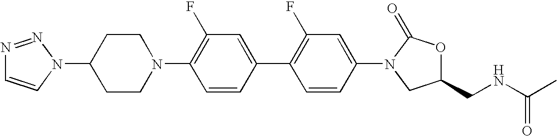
N1(C2CCN(C3=C(F)C=C(C4=C(F)C=C(N5CC(CNC(C)=O)OC5=O)C=C4)C=C3)CC2)N=NC=C1
